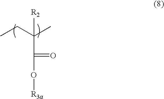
CCC(C)(C(O[R3a])=O)[R2]
